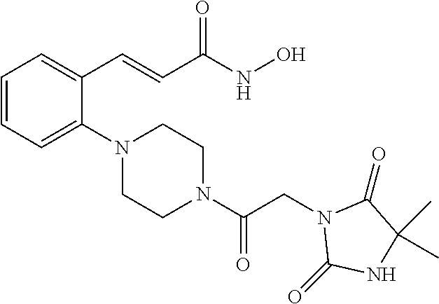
C1=CC=C(N2CCN(C(CN3C(=O)NC(C)(C)C3=O)=O)CC2)C(C=CC(NO)=O)=C1
